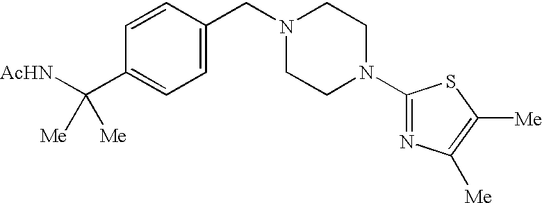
C1=CC(CN2CCN(C3=NC([Me])=C([Me])S3)CC2)=CC=C1C([AcHN])([Me])[Me]
